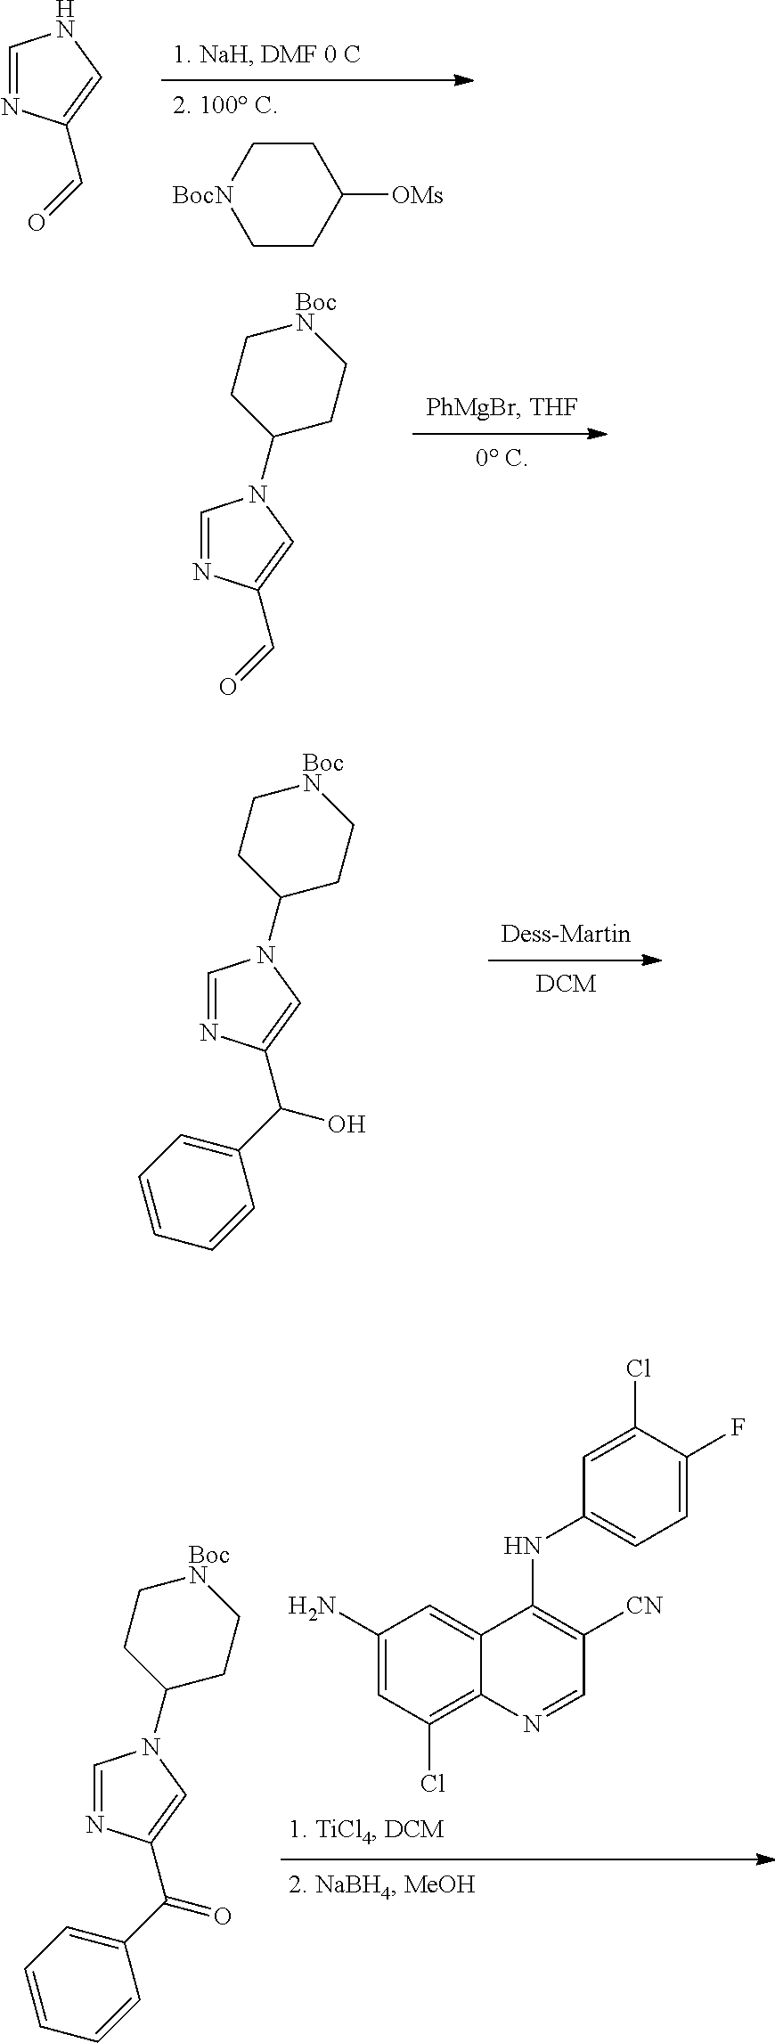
C1C[BocN]CCC1[OMs].C1=NC(C=O)=CN1.[BocN]1CCC(N2C=NC(C=O)=C2)CC1.[BocN]1CCC(N2C=NC(C(C3=CC=CC=C3)O)=C2)CC1.[BocN]1CCC(N2C=NC(C(C3=CC=CC=C3)=O)=C2)CC1.C1(N)=CC(Cl)=C2C(=C1)C(NC1=CC=C(F)C(Cl)=C1)=C([CN])C=N2
